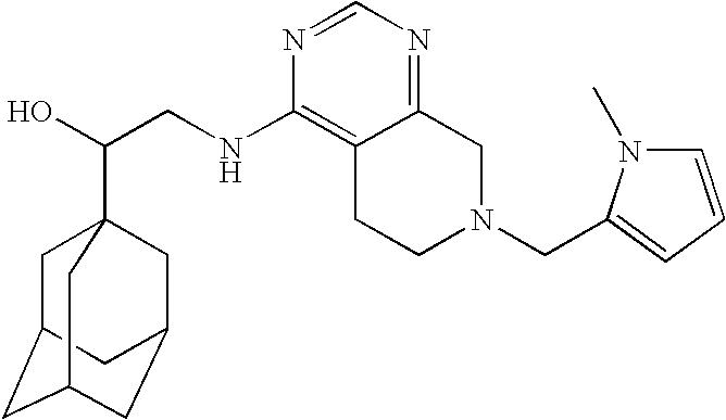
C(CNC1=C2C(=NC=N1)CN(CC1=CC=CN1C)CC2)(O)C12CC3CC(CC(C1)C3)C2
